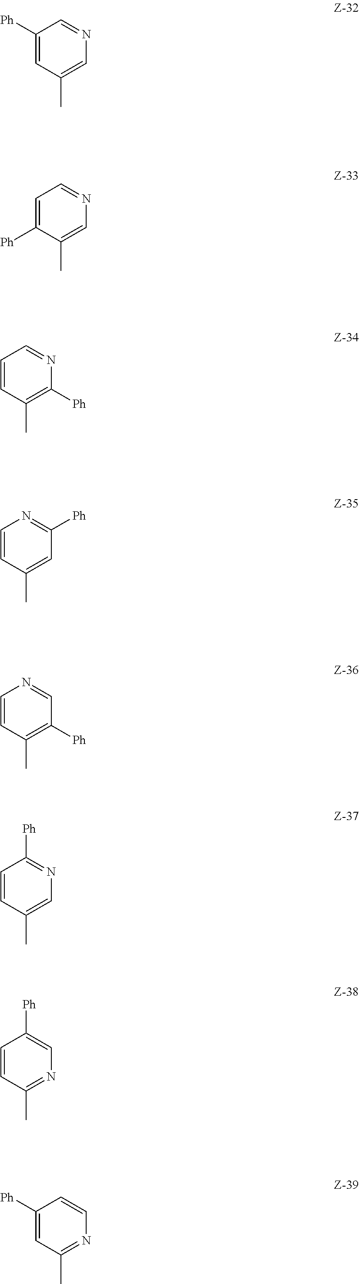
C1(C)=CN=CC([Ph])=C1.C1(C)=CN=CC=C1[Ph].C1(C)=C([Ph])N=CC=C1.C1(C)=CC([Ph])=NC=C1.C1(C)=C([Ph])C=NC=C1.C1(C)=NC=CC([Ph])=C1.C1(C)=NC=C([Ph])C=C1.C1(C)=CN=C([Ph])C=C1
